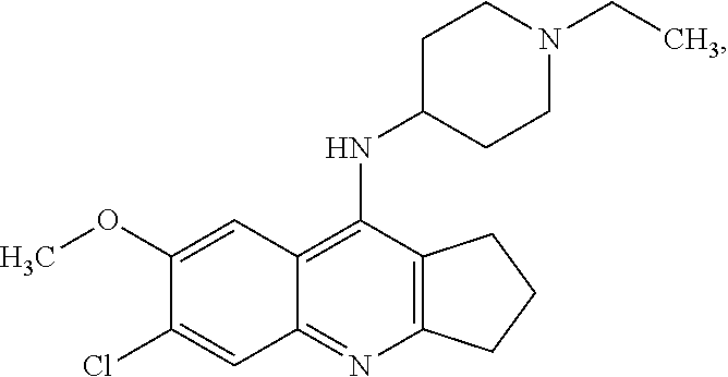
C12=C(N=C3C(=C1NC1CCN(CC)CC1)C=C(OC)C(Cl)=C3)CCC2
